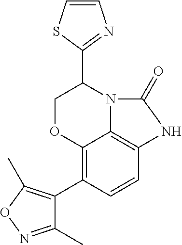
C12=C(C3=C(C)ON=C3C)C=CC3=C1N(C(C1=NC=CS1)CO2)C(=O)N3
